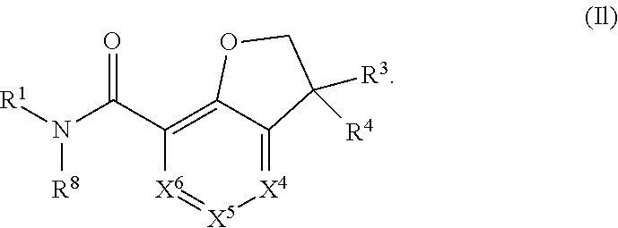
[X4]1=C2C(=C(C(N([R1])[R8])=O)[X6]=[X5]1)OCC2([R3])[R4]
